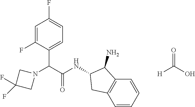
N1(C(C(NC2CC3=C(C2N)C=CC=C3)=O)C2=CC=C(F)C=C2F)CC(F)(F)C1.[H]C(O)=O
